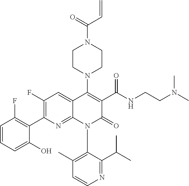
C1(F)=C(C2=C(F)C=CC=C2O)N=C2C(=C1)C(N1CCN(C(=O)C=C)CC1)=C(C(NCCN(C)C)=O)C(=O)N2C1=C(C)C=CN=C1C(C)C
